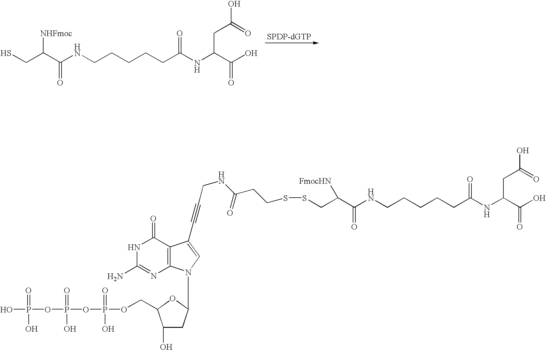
SCC(C(NCCCCCC(NC(C(O)=O)CC(O)=O)=O)=O)[NHFmoc].S(CC(C(NCCCCCC(NC(C(O)=O)CC(O)=O)=O)=O)[FmocHN])SCCC(NCC#CC1=CN(C2CC(O)C(COP(OP(OP(O)(=O)O)(=O)O)(=O)O)O2)C2=C1C(=O)NC(N)=N2)=O
